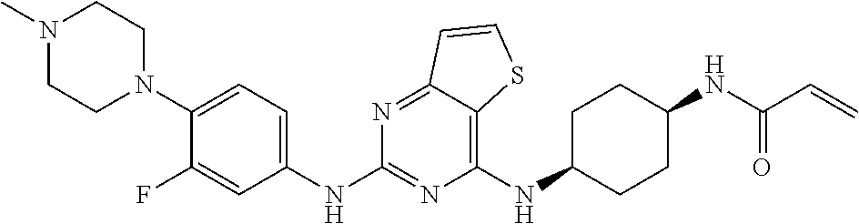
C1(NC2CCC(NC(C=C)=O)CC2)=C2C(=NC(NC3=CC=C(N4CCN(C)CC4)C(F)=C3)=N1)C=CS2
